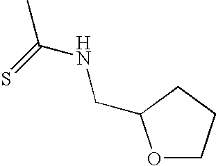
CC(=S)NCC1OCCC1
